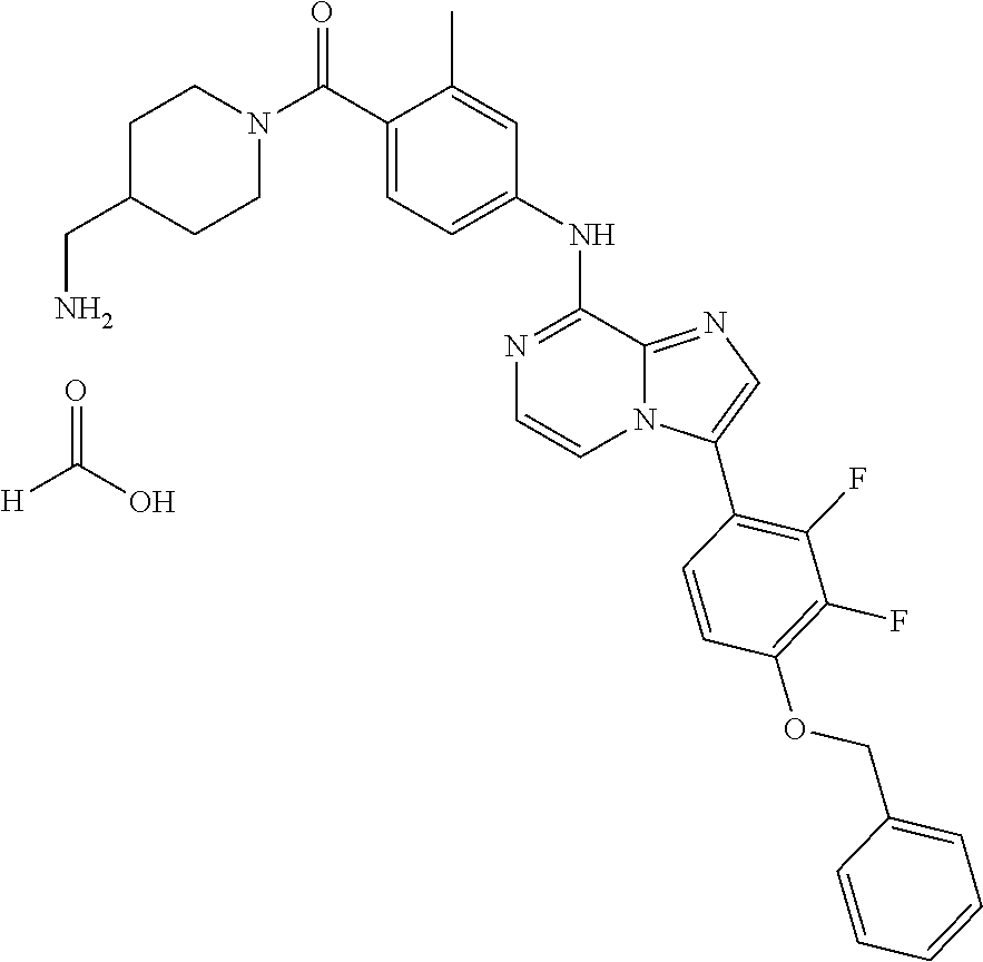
C1N(C(C2=CC=C(NC3=NC=CN4C3=NC=C4C3=C(F)C(F)=C(OCC4=CC=CC=C4)C=C3)C=C2C)=O)CCC(CN)C1.[H]C(O)=O
